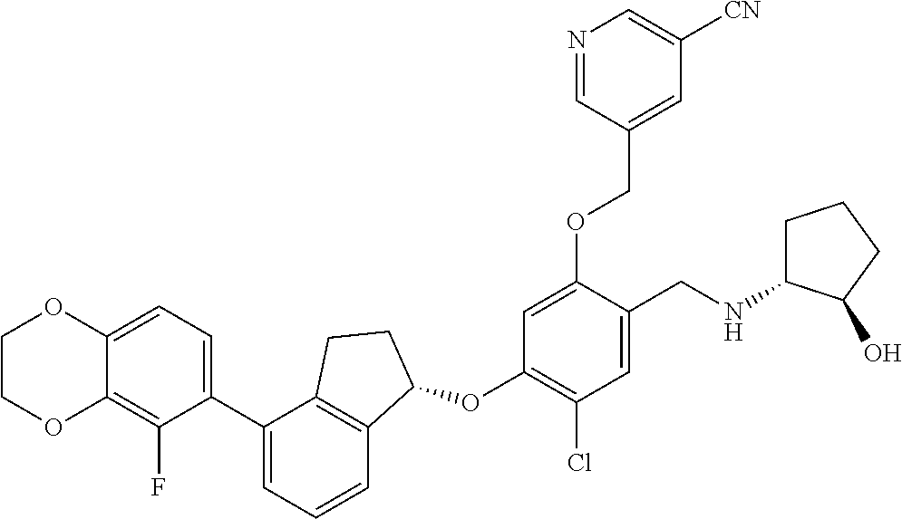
C1(C2=CC=CC3=C2CCC3OC2=C(Cl)C=C(CNC3CCCC3O)C(OCC3=CC([CN])=CN=C3)=C2)=CC=C2C(=C1F)OCCO2
